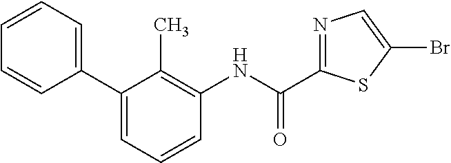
C1(C2=CC=CC=C2)=CC=CC(NC(C2=NC=C(Br)S2)=O)=C1C
